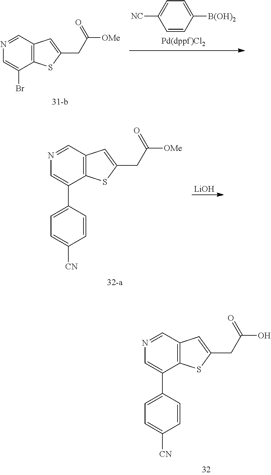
N1=CC2=C(C(Br)=C1)SC(CC([OMe])=O)=C2.C1([B(OH)2])=CC=C([NC])C=C1.N1=CC2=C(C(C3=CC=C([CN])C=C3)=C1)SC(CC([OMe])=O)=C2.[LiOH].N1=CC2=C(C(C3=CC=C([CN])C=C3)=C1)SC(CC(O)=O)=C2
